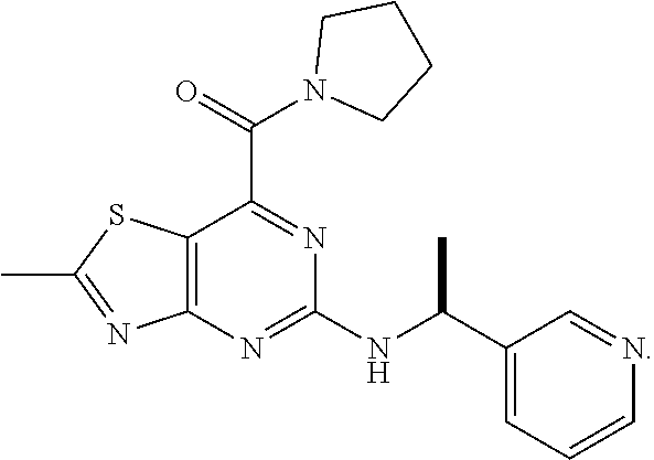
CC1=NC2=C(S1)C(C(=O)N1CCCC1)=NC(NC(C1=CC=CN=C1)C)=N2
